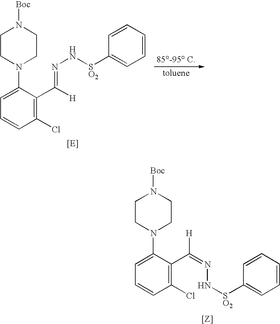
C1(Cl)=C(C([H])=NN[SO2]C2=CC=CC=C2)C(N2CCN([Boc])CC2)=CC=C1.[[E]].C1(Cl)=C(C(=NN[SO2]C2=CC=CC=C2)[H])C(N2CCN([Boc])CC2)=CC=C1.[[Z]]
